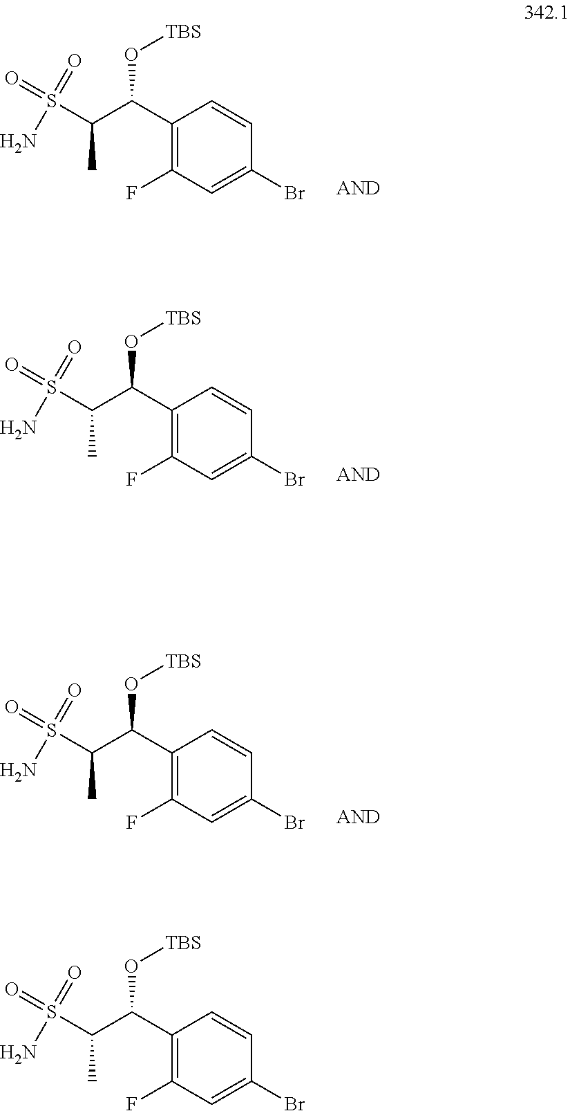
C1(C(C(S(=O)(N)=O)C)O[TBS])=C(F)C=C(Br)C=C1.C1(C(C(S(=O)(N)=O)C)O[TBS])=C(F)C=C(Br)C=C1.C1(C(C(S(=O)(N)=O)C)O[TBS])=C(F)C=C(Br)C=C1.C1(C(C(S(=O)(N)=O)C)O[TBS])=C(F)C=C(Br)C=C1
